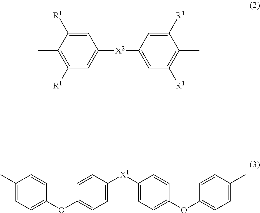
C1(C)=C([R1])C=C([X2]C2=CC([R1])=C(C)C([R1])=C2)C=C1[R1].C1(C)=CC=C(OC2=CC=C([X1]C3=CC=C(OC4=CC=C(C)C=C4)C=C3)C=C2)C=C1
